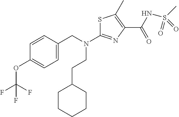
S1C(N(CC2=CC=C(OC(F)(F)F)C=C2)CCC2CCCCC2)=NC(C(NS(C)(=O)=O)=O)=C1C
